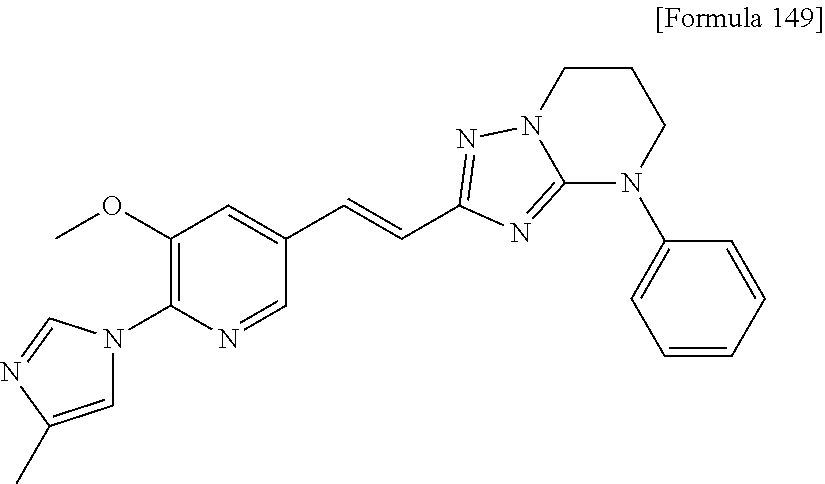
C1=NC(N2C=C(C)N=C2)=C(OC)C=C1C=CC1=NN2C(=N1)N(C1=CC=CC=C1)CCC2
